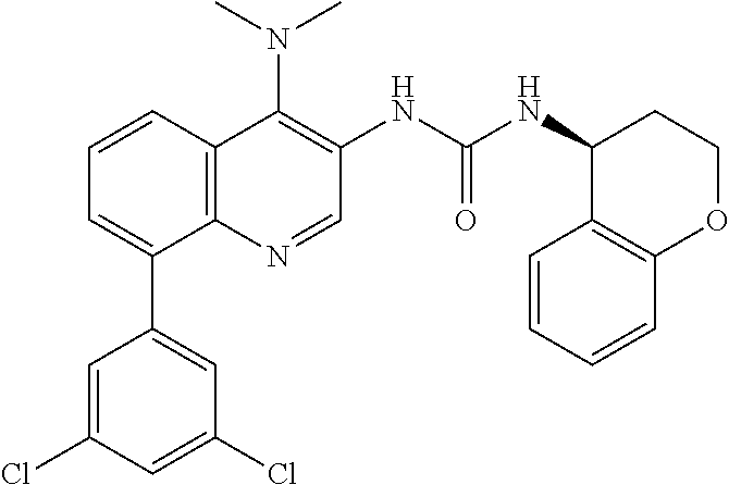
CN(C)C1=C(NC(=O)NC2C3=C(OCC2)C=CC=C3)C=NC2=C1C=CC=C2C1=CC(Cl)=CC(Cl)=C1
